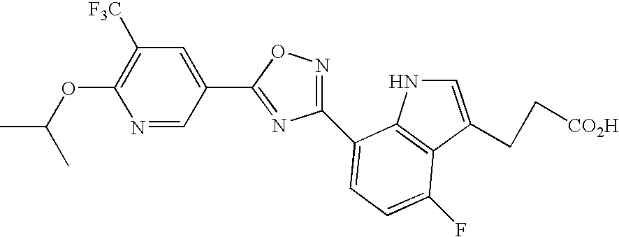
N1=CC(C2=NC(C3=CC=C(F)C4=C3NC=C4CC[CO2H])=NO2)=CC([F3C])=C1OC(C)C
